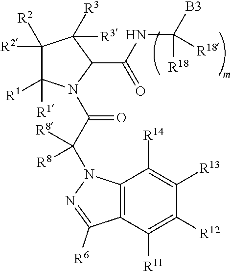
C1([R2])([R2])C([R1])([R1])N(C(C(N2C3=C(C([R11])=C([R12])C([R13])=C3[R14])C([R6])=N2)([R8])[R8])=O)C(C(NC([B3])([R18])[R18])=O)C1([R3])[R3]
